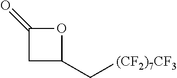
C1C(C[(CF2)7CF3])OC1=O
